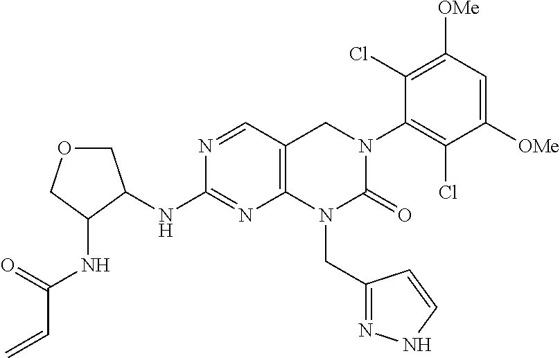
N(C1=NC2=C(C=N1)CN(C1=C(Cl)C([OMe])=CC([OMe])=C1Cl)C(=O)N2CC1=NNC=C1)C1C(NC(C=C)=O)COC1
